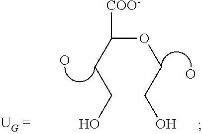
O(C(CCO)[COO-])CCO.O.O
